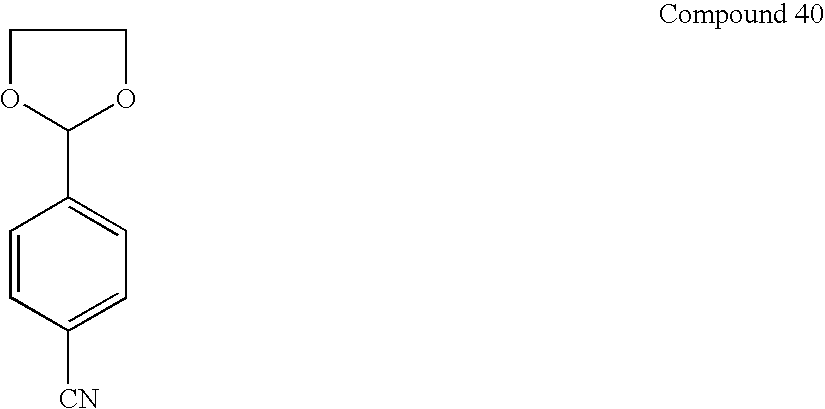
C1OC(C2=CC=C([CN])C=C2)OC1
